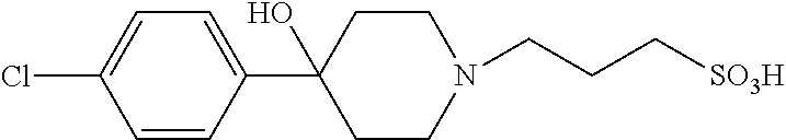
C1=C(Cl)C=CC(C2(O)CCN(CCC[SO3H])CC2)=C1
